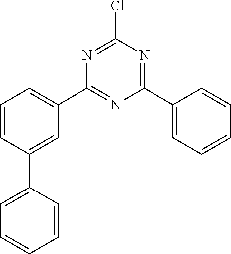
C1(C2=CC=CC=C2)=NC(Cl)=NC(C2=CC=CC(C3=CC=CC=C3)=C2)=N1
